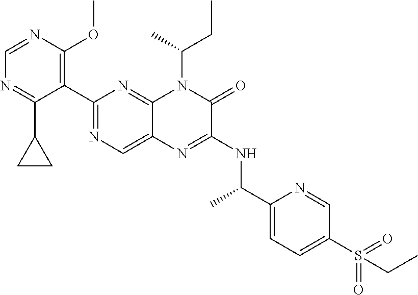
C1=NC(OC)=C(C2=NC=C3C(=N2)N(C(C)CC)C(=O)C(NC(C2=CC=C(S(=O)(=O)CC)C=N2)C)=N3)C(C2CC2)=N1
